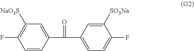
FC1=C([NaO3S])C=C(C(C2=CC=C(F)C([SO3Na])=C2)=O)C=C1
